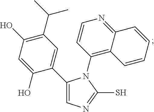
C1(C2=CN=C(S)N2C2=C3C(=NC=C2)C=CC=C3)=CC(C(C)C)=C(O)C=C1O
